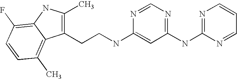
C1(NC2=NC=NC(NCCC3=C(C)NC4=C(F)C=CC(C)=C34)=C2)=NC=CC=N1
